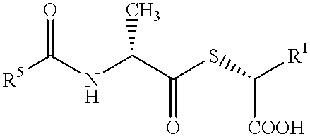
[R5]C(NC(C(SC([R1])[COOH])=O)C)=O
